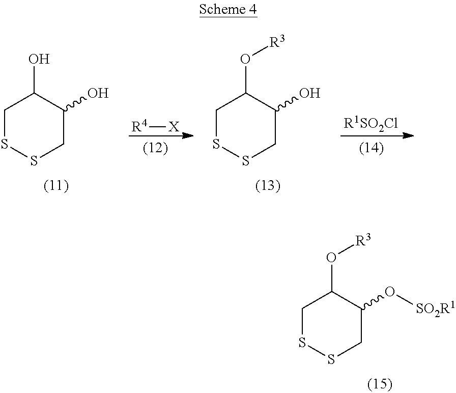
C1SSCC(O[SO2R1])C1O[R3].C1SSCC(O)C1O.[R4][X].C1SSCC(O)C1O[R3].[R1SO2Cl]
